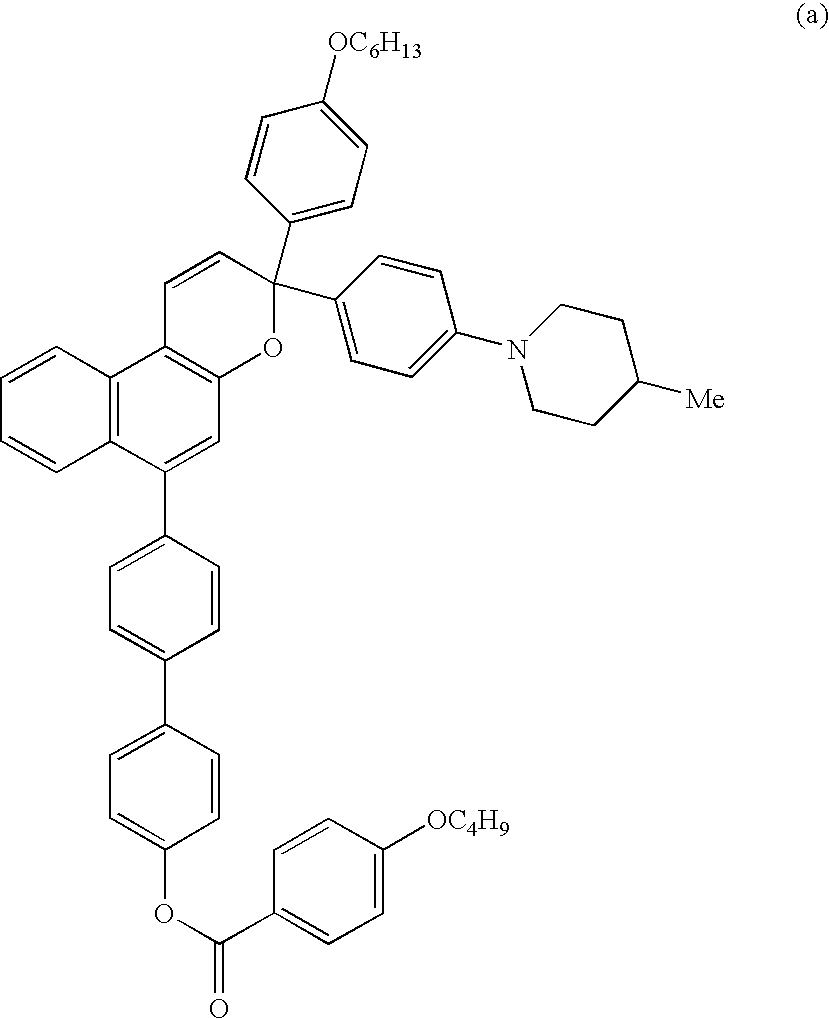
C1=CC2=C(C=C1)C1=C(C=C2C2=CC=C(C3=CC=C(OC(=O)C4=CC=C([OC4H9])C=C4)C=C3)C=C2)OC(C2=CC=C([OC6H13])C=C2)(C2=CC=C(N3CCC([Me])CC3)C=C2)C=C1
